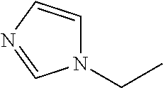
N1(CC)C=CN=C1
